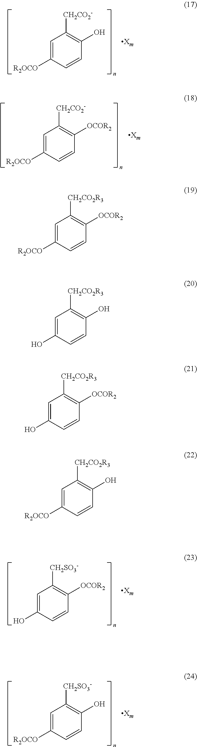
C1=C([R2OCO])C=CC([OCOR2])=C1[CH2CO2R3].C1=C(O)C=CC(O)=C1[CH2CO2R3].C1=C([R2OCO])C=CC(O)=C1[CH2CO2-].C1=C([R2OCO])C=CC([OCOR2])=C1[CH2CO2-].C1=C(O)C=CC([OCOR2])=C1[CH2SO3-].C1=C([R2OCO])C=CC(O)=C1[CH2SO3-].C1=C(O)C=CC([OCOR2])=C1[CH2CO2R3].C1=C([R2OCO])C=CC(O)=C1[CH2CO2R3]
